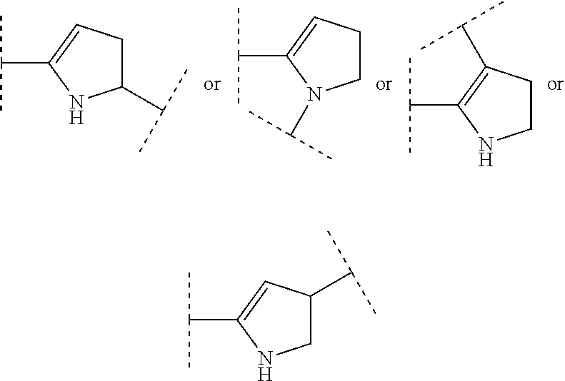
C1(C(C)C)CC=C(C(C)C)N1.C1CC=C(C(C)C)N1C(C)C.C1CC(C(C)C)=C(C(C)C)N1.C1C(C(C)C)C=C(C(C)C)N1
